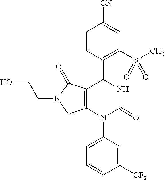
C12=C(N(C3=CC=CC([CF3])=C3)C(=O)NC1C1=C(S(C)(=O)=O)C=C([CN])C=C1)CN(CCO)C2=O
